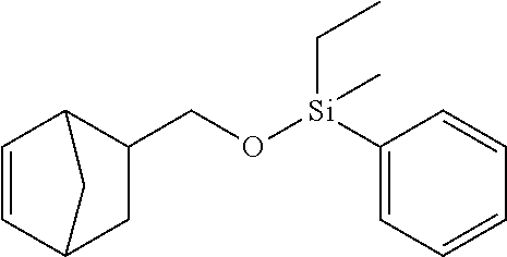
C1C(CO[Si](C2=CC=CC=C2)(CC)C)C2C=CC1C2
